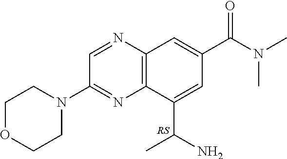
C12=C(N=CC(N3CCOCC3)=N1)C=C(C(N(C)C)=O)C=C2C(N)C
